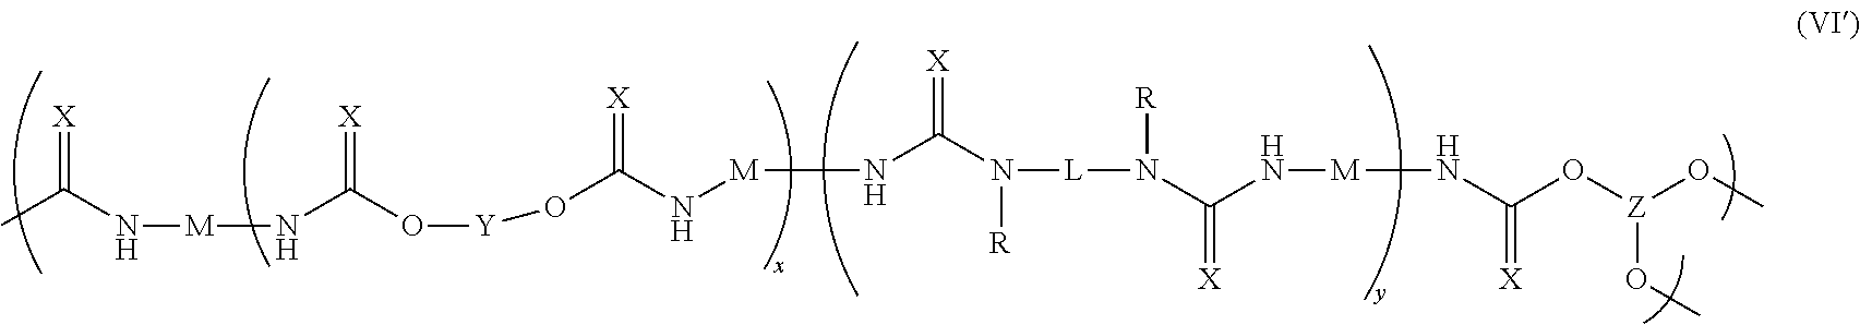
CC(N[M]NC(O[Y]OC(N[M]NC(N([R])[L]N([R])C(N[M]NC(O[Z](OC)OC)=[X])=[X])=[X])=[X])=[X])=[X]
